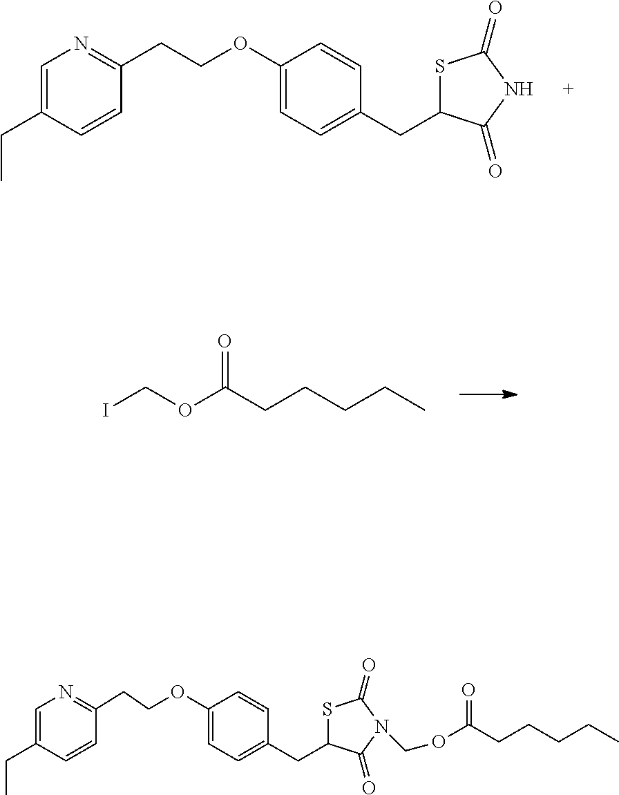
S1C(CC2=CC=C(OCCC3=NC=C(CC)C=C3)C=C2)C(=O)NC1=O.O=C(CCCCC)OCI.S1C(CC2=CC=C(OCCC3=NC=C(CC)C=C3)C=C2)C(=O)N(COC(=O)CCCCC)C1=O
